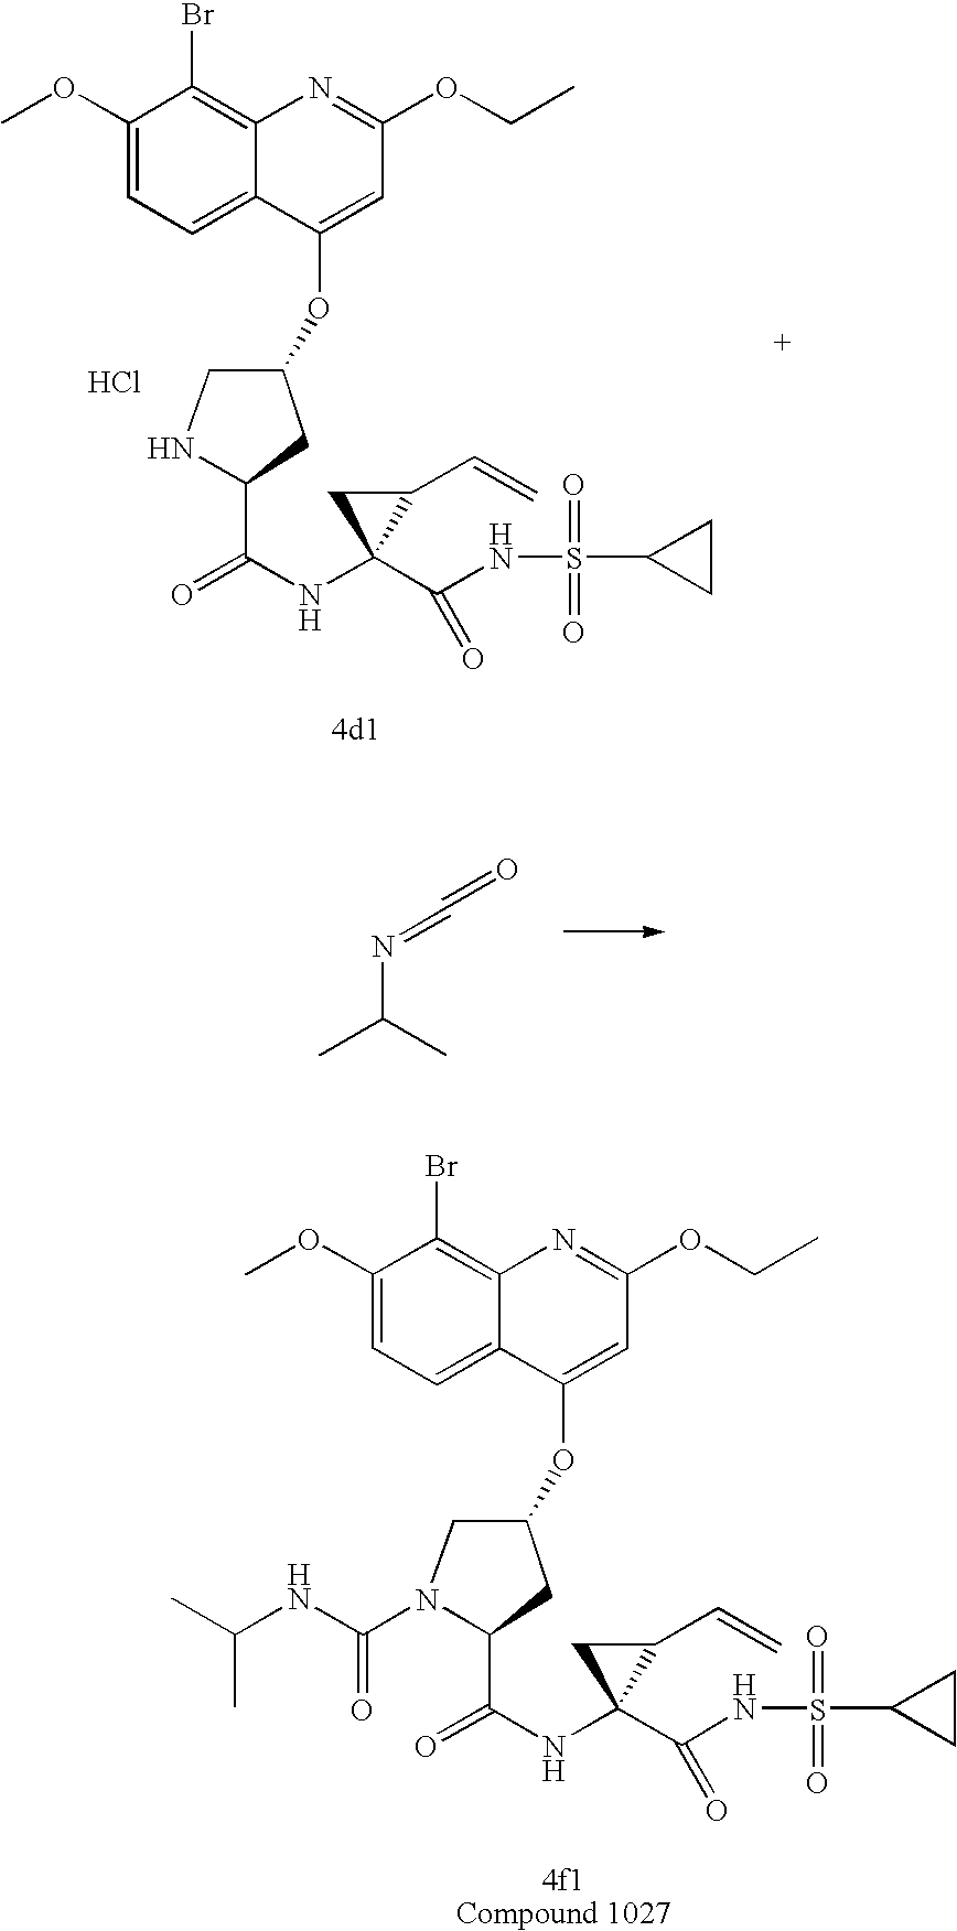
Cl.C(NS(=O)(=O)C1CC1)(=O)C1(NC(C2NCC(OC3=CC(OCC)=NC4=C(Br)C(OC)=CC=C43)C2)=O)C(C=C)C1.C(NS(=O)(=O)C1CC1)(=O)C1(NC(C2N(C(NC(C)C)=O)CC(OC3=CC(OCC)=NC4=C(Br)C(OC)=CC=C43)C2)=O)C(C=C)C1.CC(C)N=C=O
